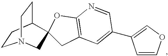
C1CC2CCN1CC21CC2=C(O1)N=CC(C1=COC=C1)=C2
